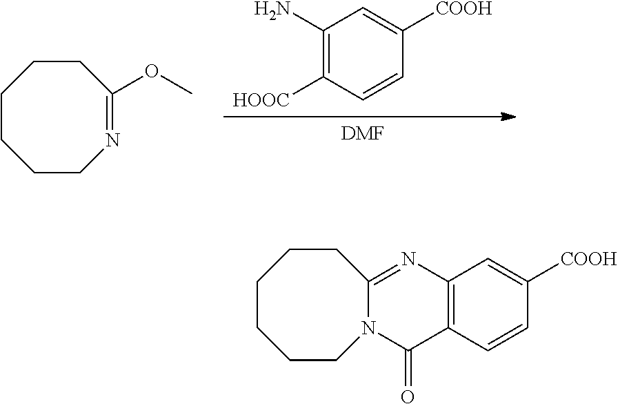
[DMF].C1(N)=C([HOOC])C=CC([COOH])=C1.COC1=NCCCCCC1.C12=C(C=CC([COOH])=C1)C(=O)N1C(=N2)CCCCCC1
